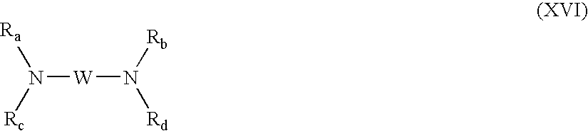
N([W]N([Rd])[Rb])([Ra])[Rc]
